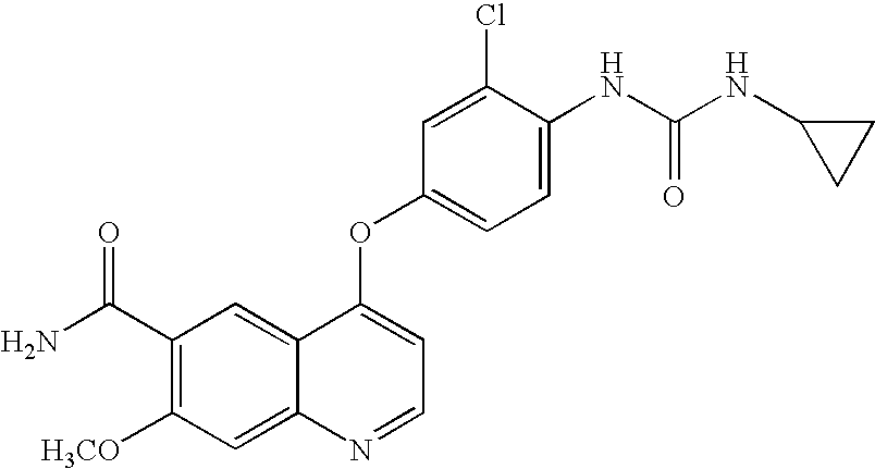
C1=C(Cl)C(NC(NC2CC2)=O)=CC=C1OC1=CC=NC2=CC([H3CO])=C(C(N)=O)C=C12
